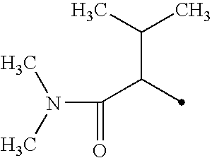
C(C(C(C)C)C)(=O)N(C)C
